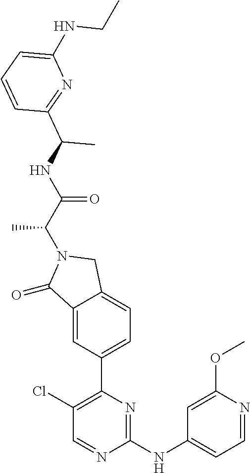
C1(=O)C2=CC(C3=C(Cl)C=NC(NC4=CC=NC(OC)=C4)=N3)=CC=C2CN1C(C(=O)NC(C1=NC(NCC)=CC=C1)C)C
